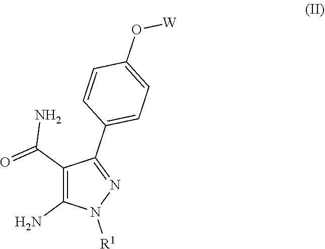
C1(C(=O)N)=C(N)N([R1])N=C1C1=CC=C(O[W])C=C1
